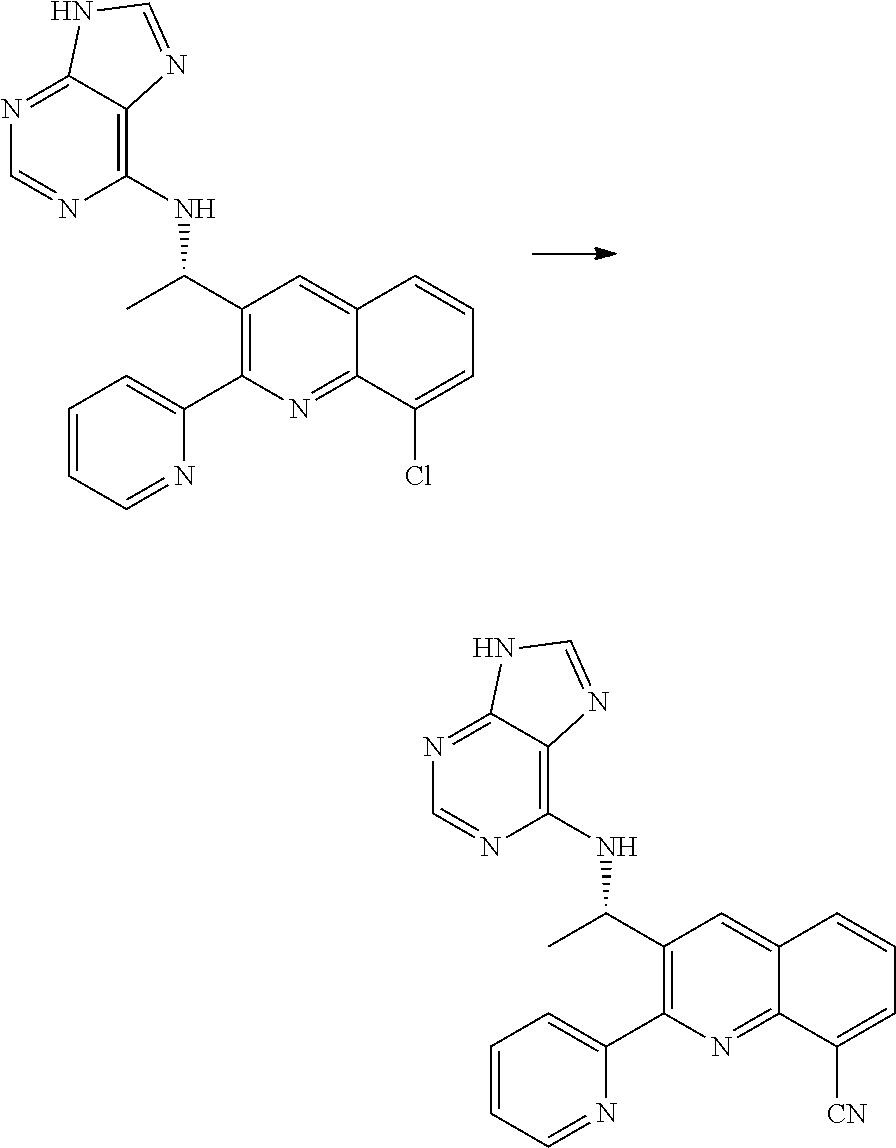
C1(C(C)NC2=C3C(=NC=N2)NC=N3)=C(C2=CC=CC=N2)N=C2C(=C1)C=CC=C2Cl.C1(C(C)NC2=C3C(=NC=N2)NC=N3)=C(C2=CC=CC=N2)N=C2C(=C1)C=CC=C2[CN]
